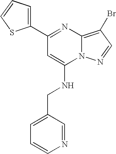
C1(C2=CC=CS2)=NC2=C(Br)C=NN2C(NCC2=CC=CN=C2)=C1
